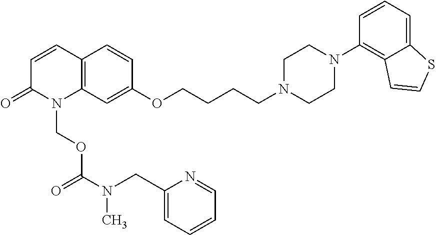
C1=CC2=C(N(COC(=O)N(C)CC3=CC=CC=N3)C1=O)C=C(OCCCCN1CCN(C3=C4C(=CC=C3)SC=C4)CC1)C=C2
